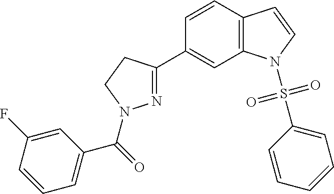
N1=C(C2=CC3=C(C=C2)C=CN3S(C2=CC=CC=C2)(=O)=O)CCN1C(=O)C1=CC=CC(F)=C1
